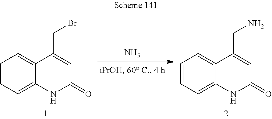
N.C1=CC=C2C(=C1)C(CN)=CC(=O)N2.C1=CC=C2C(=C1)C(CBr)=CC(=O)N2
